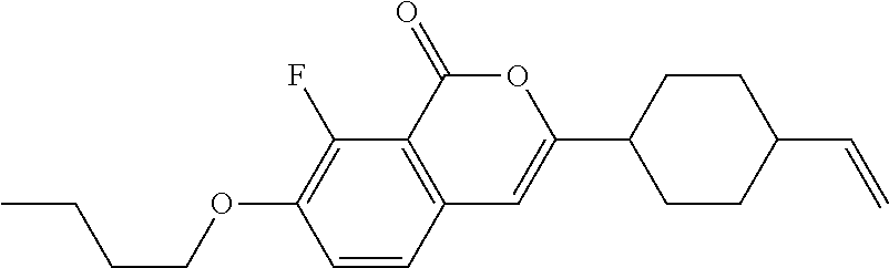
C1=CC2=C(C(F)=C1OCCCC)C(=O)OC(C1CCC(C=C)CC1)=C2
